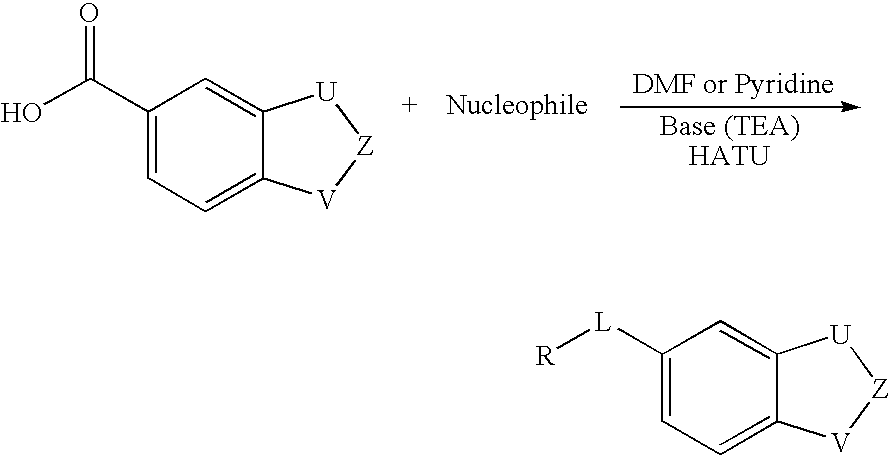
C1([L][R])=CC=C2C(=C1)[U][Z][V]2.C1(C(O)=O)=CC=C2C(=C1)[U][Z][V]2
